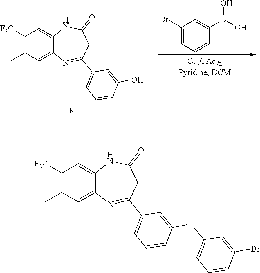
C1([F3C])=C(C)C=C2C(=C1)NC(=O)CC(C1=CC=CC(O)=C1)=N2.C1(Br)=CC=CC(B(O)O)=C1.[R].C1([F3C])=C(C)C=C2C(=C1)NC(=O)CC(C1=CC=CC(OC3=CC=CC(Br)=C3)=C1)=N2
